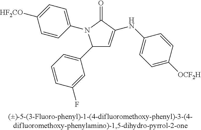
C1(C2=CC=CC(F)=C2)C=C(NC2=CC=C([OCF2H])C=C2)C(=O)N1C1=CC=C([OCF2H])C=C1
